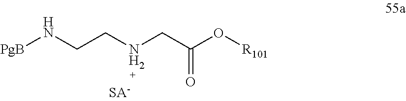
N(CC(O[R101])=O)CCN[PgB]
